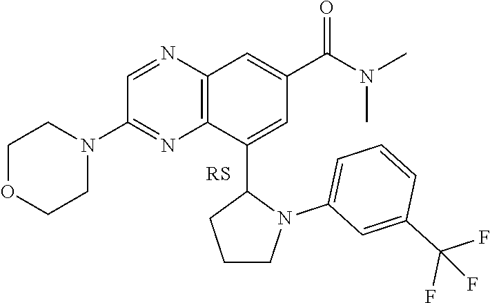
C1=NC2=C(N=C1N1CCOCC1)C(C1CCCN1C1=CC=CC(C(F)(F)F)=C1)=CC(C(N(C)C)=O)=C2
